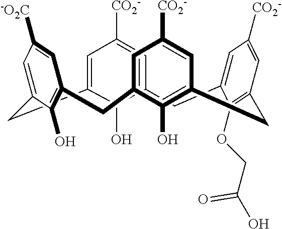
C12=CC([CO2-])=CC(=C1O)CC1=CC([CO2-])=CC(=C1OCC(O)=O)CC1=C(O)C(=CC([CO2-])=C1)CC1=C(O)C(=CC([-O2C])=C1)C2
